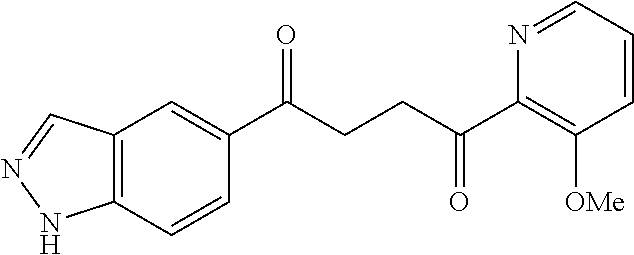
C1(C(CCC(C2=C([OMe])C=CC=N2)=O)=O)=CC2=C(C=C1)NN=C2
